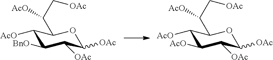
C1([AcO])C([BnO])C([OAc])C([OAc])OC1C(C[OAc])[AcO].C1([AcO])C([AcO])C([OAc])C([OAc])OC1C(C[OAc])[AcO]
